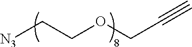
[N3]CCOCC#C
